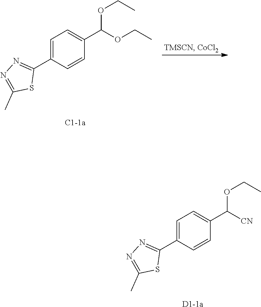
C1=C(C2=NN=C(C)S2)C=CC(C([CN])OCC)=C1.[D1-1a].C1=C(C2=NN=C(C)S2)C=CC(C(OCC)OCC)=C1.[C1-1a]
